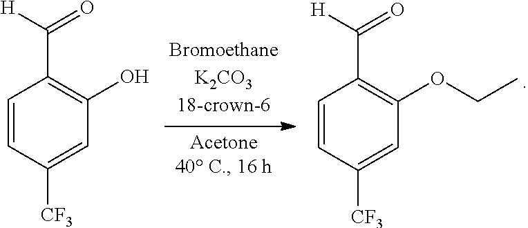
C1=CC([CF3])=CC(O)=C1C([H])=O.C1=CC([CF3])=CC(OCC)=C1C([H])=O
